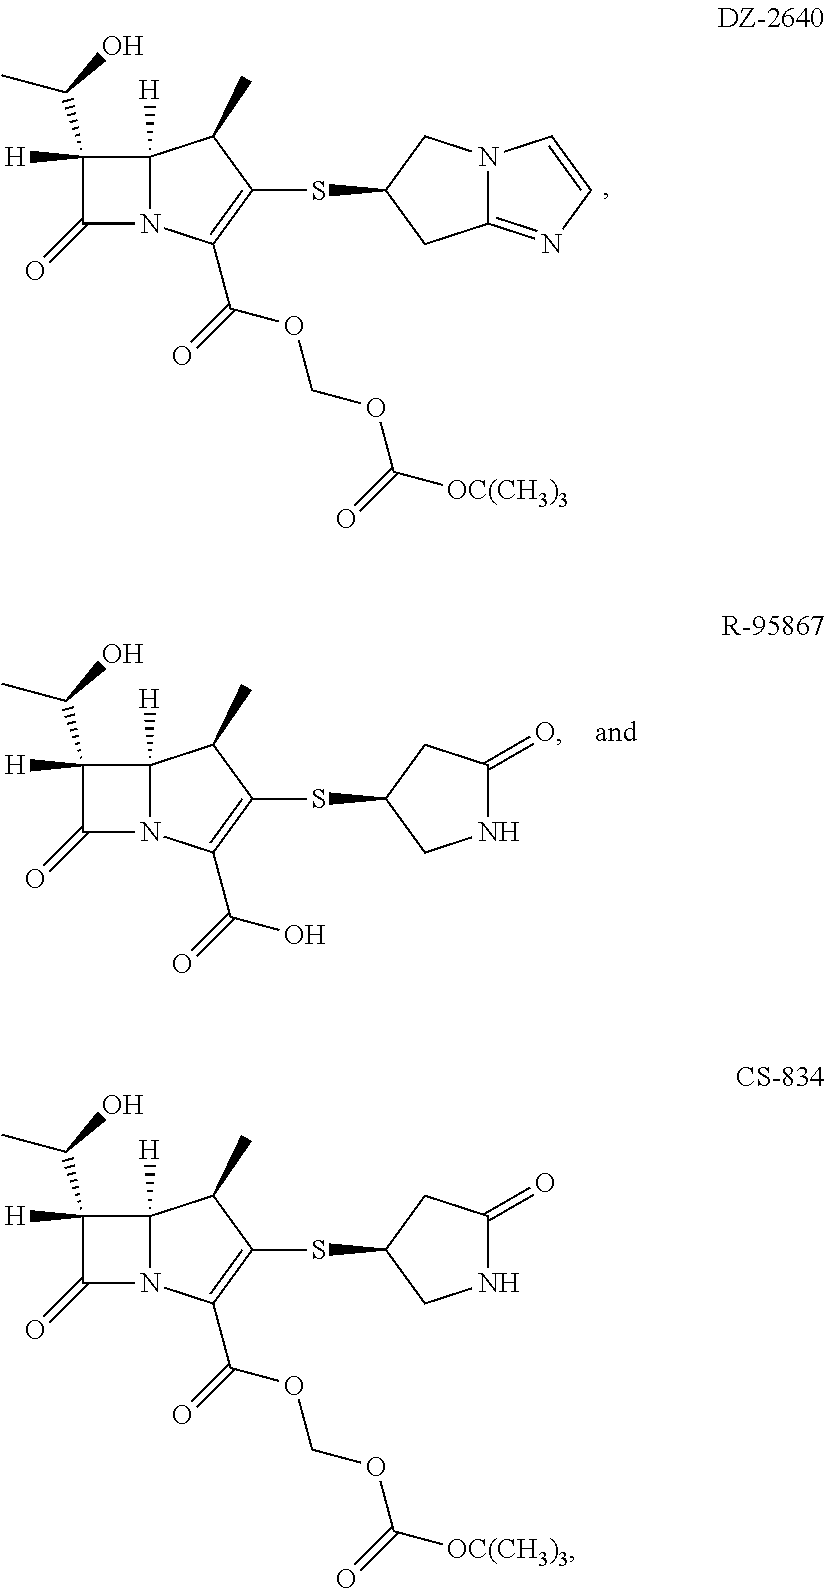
C1([H])(C(O)C)C(=O)N2C1([H])C(C)C(SC1CN3C(=NC=C3)C1)=C2C(=O)OCOC(=O)[OC(CH3)3].C1([H])(C(O)C)C(=O)N2C1([H])C(C)C(SC1CC(=O)NC1)=C2C(=O)O.C1([H])(C(O)C)C(=O)N2C1([H])C(C)C(SC1CC(=O)NC1)=C2C(=O)OCOC(=O)[OC(CH3)3]
